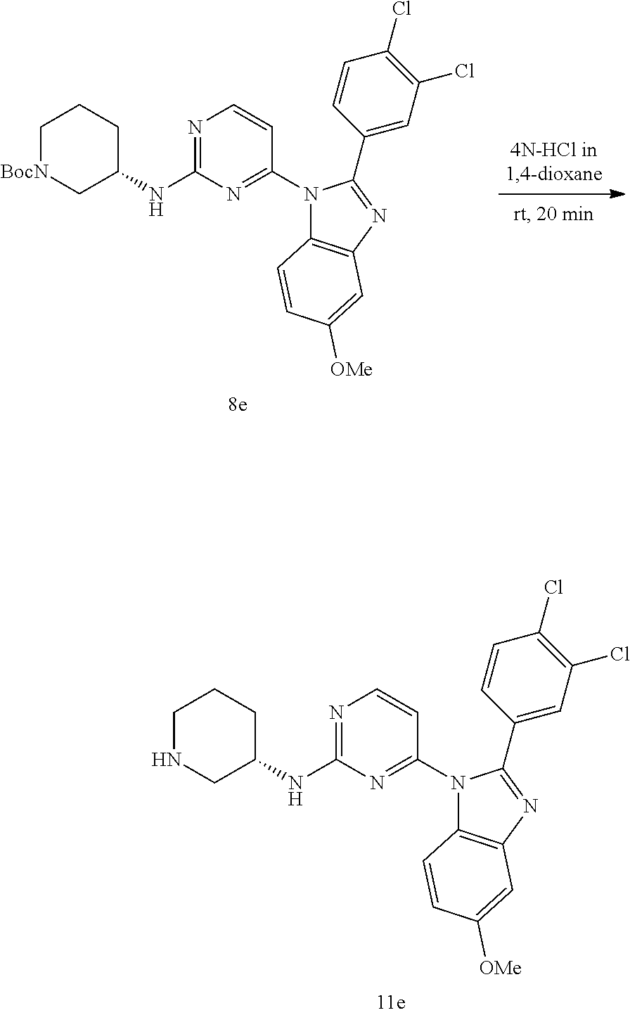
N1(C2=NC(NC3CCC[BocN]C3)=NC=C2)C2=C(N=C1C1=CC(Cl)=C(Cl)C=C1)C=C([OMe])C=C2.N1(C2=NC(NC3CCCNC3)=NC=C2)C2=C(N=C1C1=CC(Cl)=C(Cl)C=C1)C=C([OMe])C=C2
